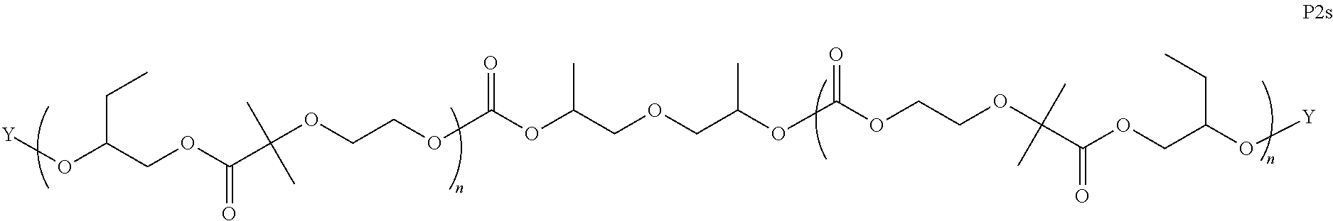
[Y]OC(CC)COC(=O)C(C)(C)OCCOC(=O)OC(C)COCC(C)OC(=O)OCCOC(C)(C)C(=O)OCC(CC)O[Y]
